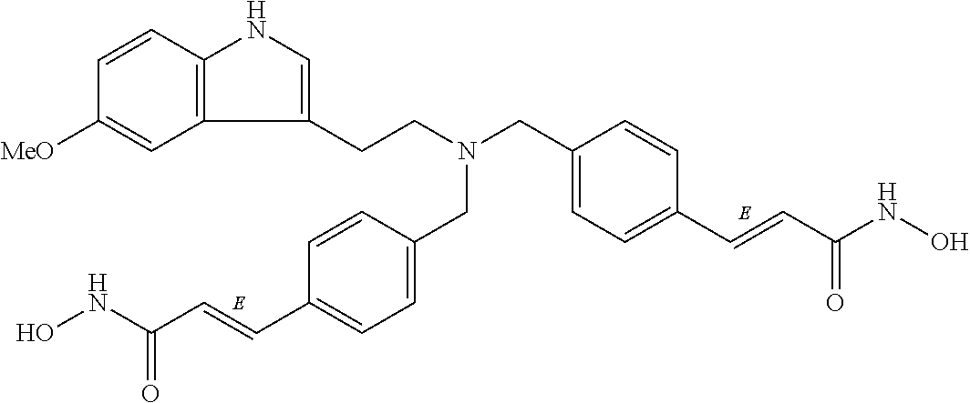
C(C1=CC=C(C=CC(NO)=O)C=C1)N(CCC1=CNC2=C1C=C([MeO])C=C2)CC1=CC=C(C=CC(NO)=O)C=C1
